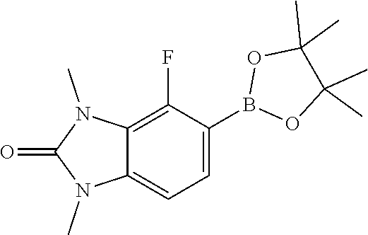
C12=C(F)C(B3OC(C)(C)C(C)(C)O3)=CC=C1N(C)C(=O)N2C
